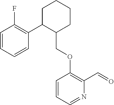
C1C(C2=C(F)C=CC=C2)C(COC2=C(C=O)N=CC=C2)CCC1
